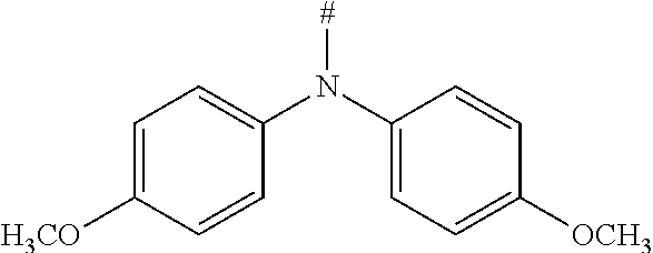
C1=C([H3CO])C=CC(N(C2=CC=C([OCH3])C=C2)[#])=C1
